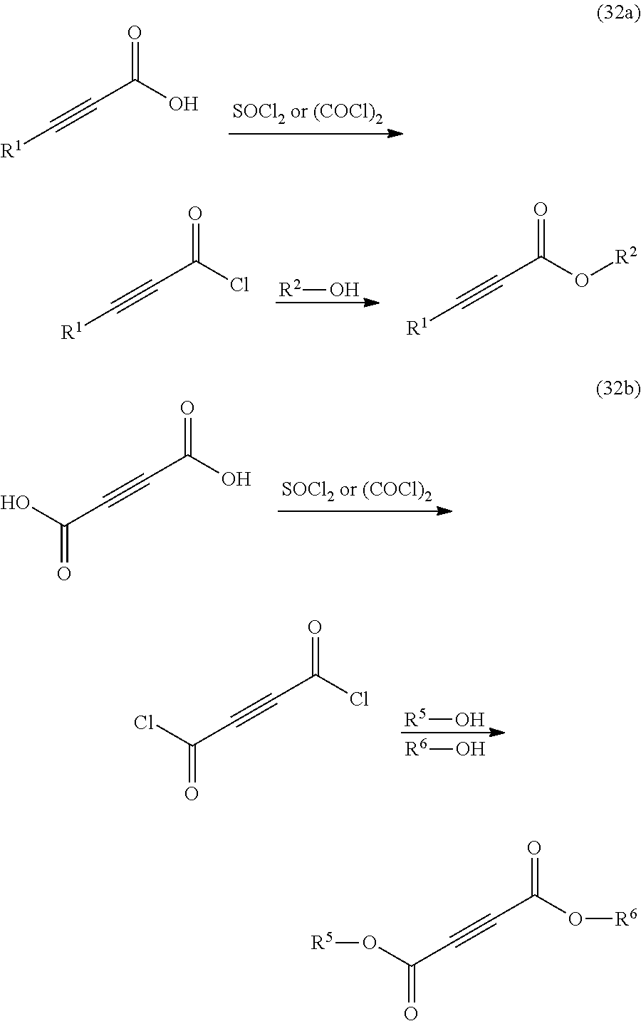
[R1]C#CC(O)=O.[R1]C#CC(Cl)=O.O[R2].[R1]C#CC(O[R2])=O.C(C#CC(O)=O)(O)=O.C(C#CC(Cl)=O)(Cl)=O.O[R5].O[R6].C(C#CC(O[R6])=O)(O[R5])=O
